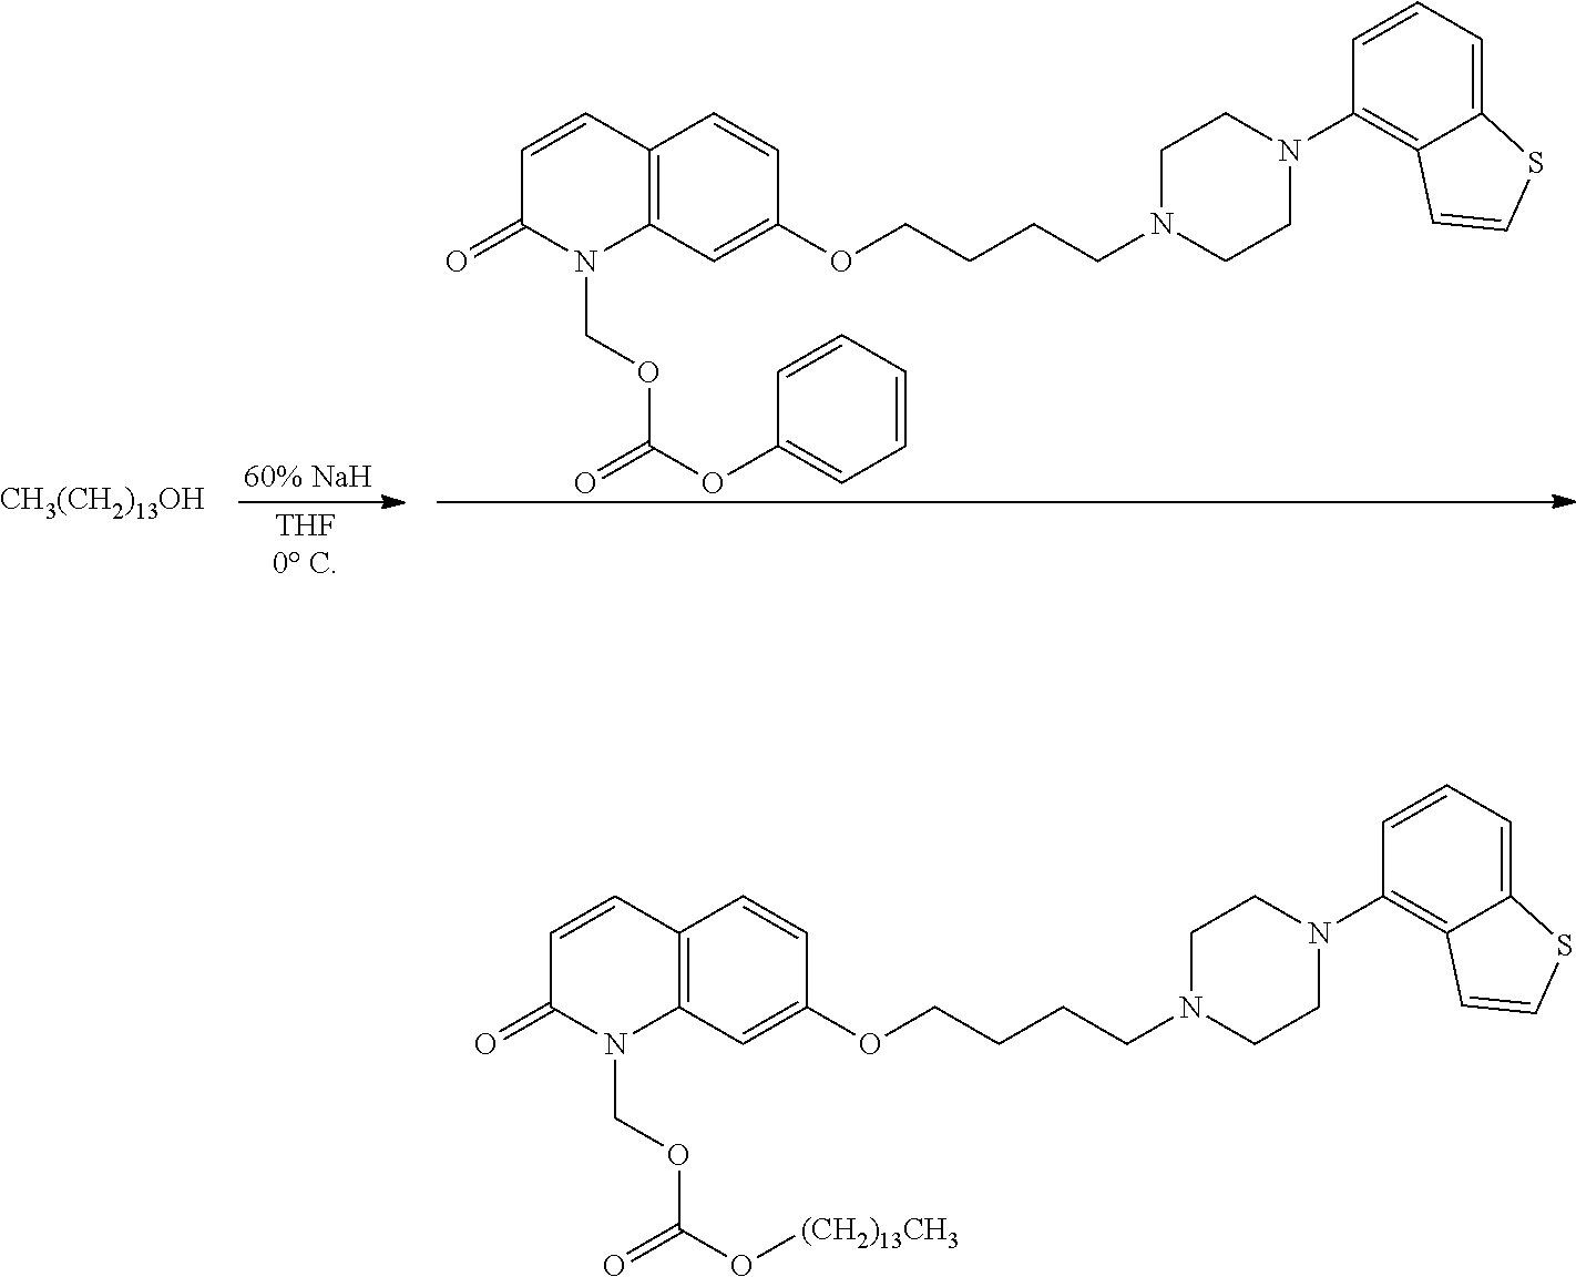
C12=C(C=C(OCCCCN3CCN(C4=C5C(=CC=C4)SC=C5)CC3)C=C1)N(COC(OC1=CC=CC=C1)=O)C(=O)C=C2.[CH3(CH2)13OH].C12=C(C=C(OCCCCN3CCN(C4=C5C(=CC=C4)SC=C5)CC3)C=C1)N(COC(O[(CH2)13CH3])=O)C(=O)C=C2
